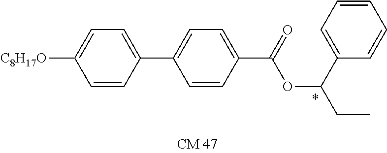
C1=CC(C2=CC=C(C(=O)OC(CC)C3=CC=CC=C3)C=C2)=CC=C1[C8H17O]
